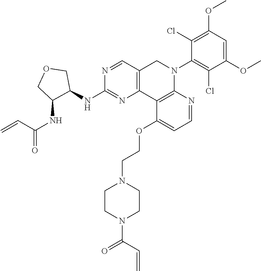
C1(NC2=NC3=C(C=N2)CN(C2=C(Cl)C(OC)=CC(OC)=C2Cl)C2=C3C(OCCN3CCN(C(C=C)=O)CC3)=CC=N2)COCC1NC(=O)C=C
